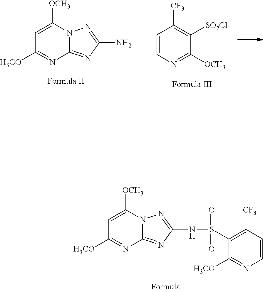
C1=CN=C([OCH3])C([SO2Cl])=C1[CF3].C12=NC(N)=NN1C([OCH3])=CC([H3CO])=N2.C12=NC(NS(C3=C([CF3])C=CN=C3[H3CO])(=O)=O)=NN1C([OCH3])=CC([H3CO])=N2
